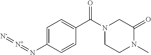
C1=C(N=[N+]=[N-])C=CC(C(N2CCN(C)C(=O)C2)=O)=C1
